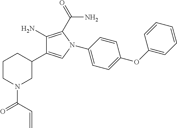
C1(N2C=C(C3CCCN(C(C=C)=O)C3)C(N)=C2C(=O)N)=CC=C(OC2=CC=CC=C2)C=C1
